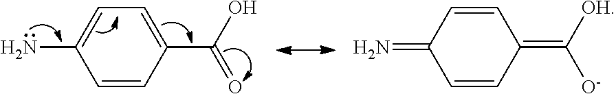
C1=CC(C(O)=O)=CC=C1N.C1=CC(=C([OH])[O-])C=CC1=N
